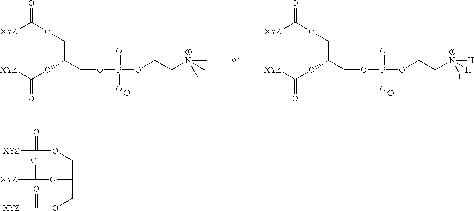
O(CC(OC([XYZ])=O)COC([XYZ])=O)P(=O)([O-])OCC[N+](C)(C)C.O(CC(OC([XYZ])=O)COC([XYZ])=O)P(=O)([O-])OCC[N+]([H])([H])[H].[XYZ]C(=O)OCC(OC(=O)[XYZ])COC(=O)[XYZ]
